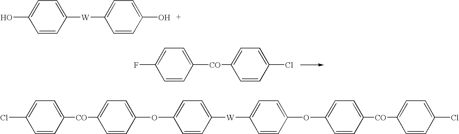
C1=CC([W]C2=CC=C(O)C=C2)=CC=C1O.C1=CC([CO]C2=CC=C(Cl)C=C2)=CC=C1F.C1=CC([CO]C2=CC=C(OC3=CC=C([W]C4=CC=C(OC5=CC=C([CO]C6=CC=C(Cl)C=C6)C=C5)C=C4)C=C3)C=C2)=CC=C1Cl
